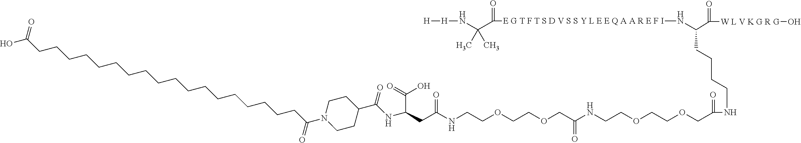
[E G T F T S D V S S Y L E E Q A A R E F I](C(=O)C(N[H][H])(C)C)NC(CCCCNC(COCCOCCNC(COCCOCCNC(CC(NC(C1CCN(C(CCCCCCCCCCCCCCCCCCC(O)=O)=O)CC1)=O)C(O)=O)=O)=O)=O)C([W L V K G R G]O)=O
